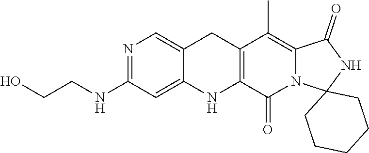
N1=C(NCCO)C=C2C(=C1)CC1=C(N2)C(=O)N2C(=C1C)C(=O)NC21CCCCC1
